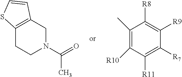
C1(C)=C([R10])C([R11])=C([R7])C([R9])=C1[R8].C12=C(CN(C(=O)C)CC1)C=CS2
